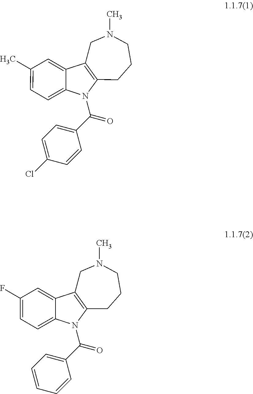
C1(C)=CC=C2C(=C1)C1=C(CCCN(C)C1)N2C(C1=CC=C(Cl)C=C1)=O.C1(F)=CC=C2C(=C1)C1=C(CCCN(C)C1)N2C(C1=CC=CC=C1)=O
